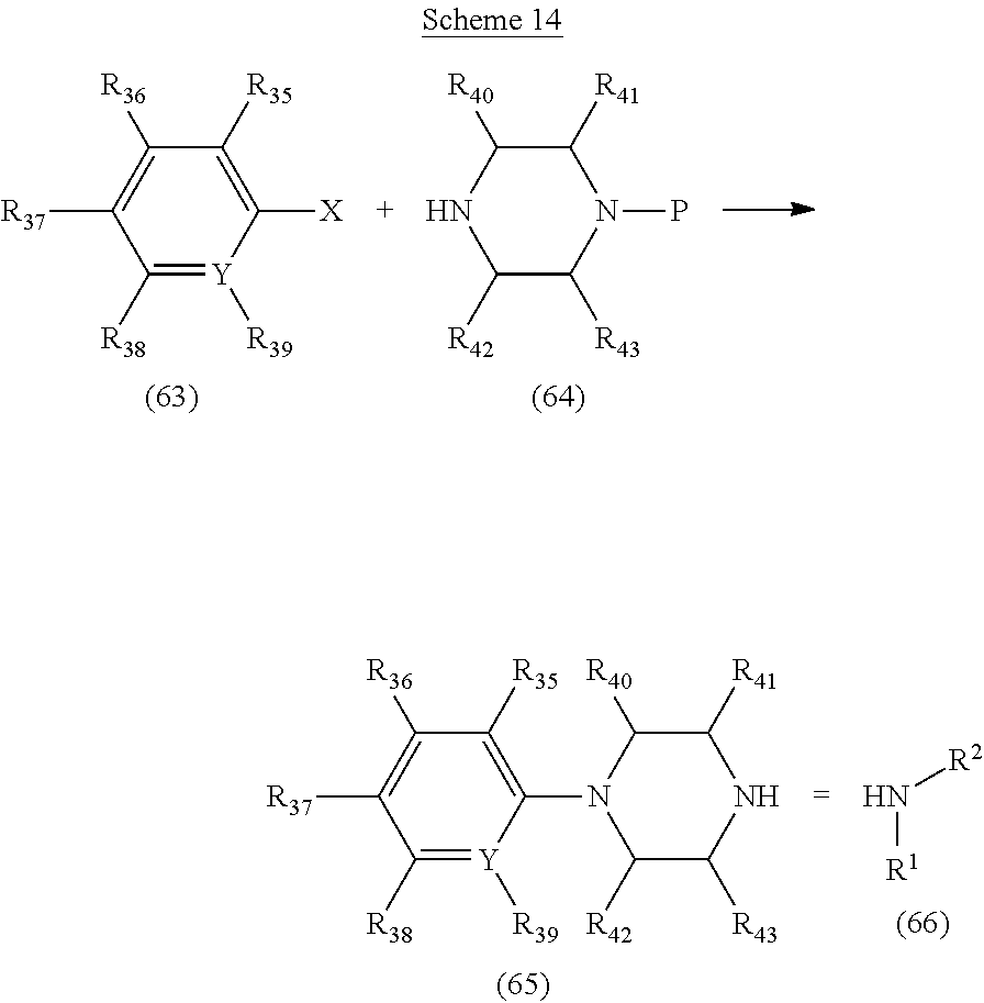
C1([R38])=[Y]([R39])C([X])=C([R35])C([R36])=C1[R37].C1([R42])C([R43])N(P)C([R41])C([R40])N1.C1([R38])=[Y]([R39])C(N2C([R42])C([R43])NC([R41])C2[R40])=C([R35])C([R36])=C1[R37].N([R1])[R2]
